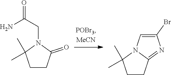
C1CC(=O)N(CC(=O)N)C1(C)C.C1CC2=NC(Br)=CN2C1(C)C
